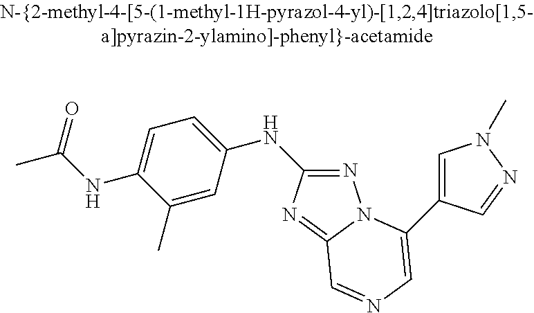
CC(=O)NC1=CC=C(NC2=NN3C(=N2)C=NC=C3C2=CN(C)N=C2)C=C1C
